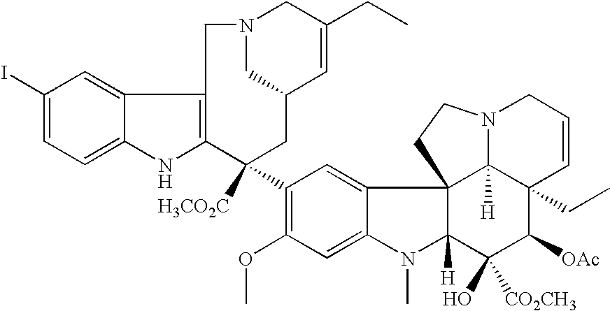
C1(I)=CC=C2C(=C1)C1=C(N2)C([H3CO2C])(C2=C(OC)C=C3C(=C2)C24C([H])(N3C)C(O)([CO2CH3])C([OAc])C3(CC)C2([H])N(CC=C3)CC4)CC2C=C(CC)CN(C2)C1
